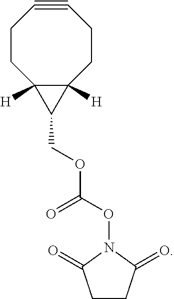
C1CC2([H])C([H])(CCC#C1)C2COC(ON1C(=O)CCC1=O)=O
